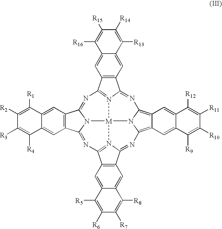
C12=C(C=C3C(=C1)C([R16])=C([R15])C([R14])=C3[R13])C1=NC3=C4C(=C5N3[M]36N1=C2N=C1C2=C(C=C7C(=C2)C([R1])=C([R2])C([R3])=C7[R4])C(=NC2=N3C(=N5)C3=C2C=C2C(=C3)C([R8])=C([R7])C([R6])=C2[R5])N16)C=C1C(=C4)C([R12])=C([R11])C([R10])=C1[R9]
